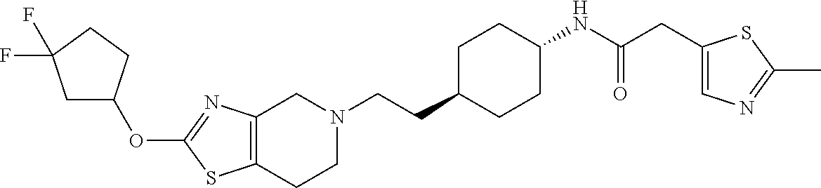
C12=C(CCN(CCC3CCC(NC(CC4=CN=C(C)S4)=O)CC3)C1)SC(OC1CC(F)(F)CC1)=N2
